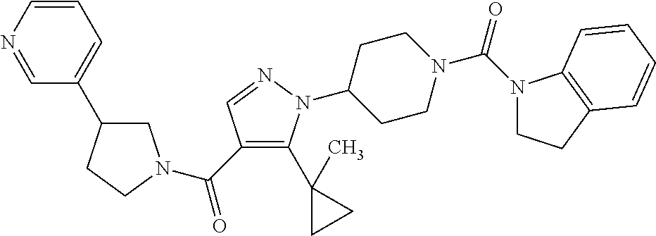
C1C(C2=CC=CN=C2)CCN1C(C1=C(C2(C)CC2)N(C2CCN(C(N3CCC4=C3C=CC=C4)=O)CC2)N=C1)=O
